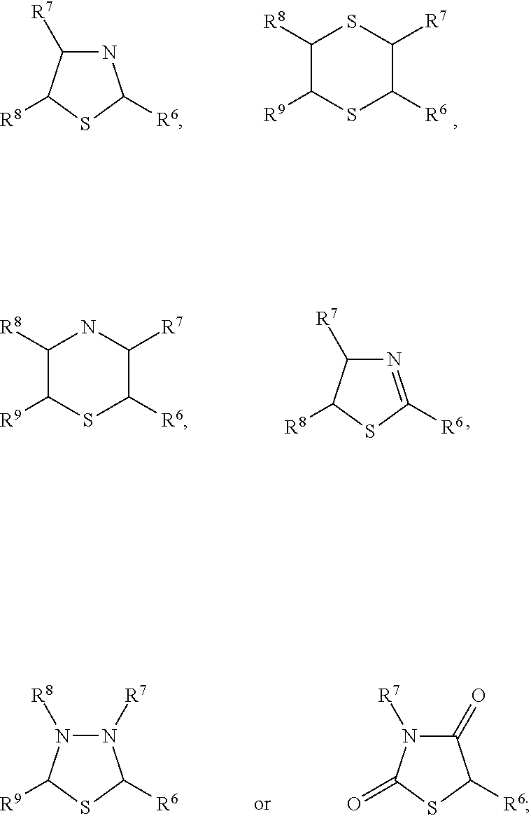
C1([R7])NC([R6])SC1[R8].C1([R8])C([R9])SC([R6])C([R7])S1.C1([R8])C([R9])SC([R6])C([R7])N1.C1([R7])N=C([R6])SC1[R8].N1([R8])N([R7])C([R6])SC1[R9].N1([R7])C(=O)C([R6])SC1=O
